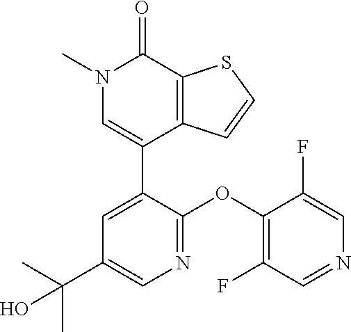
S1C=CC2=C1C(=O)N(C)C=C2C1=CC(C(C)(C)O)=CN=C1OC1=C(F)C=NC=C1F
